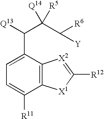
C1=C(C([Q13])C(C([Y])[R6])([Q14])[R5])C2=C(C([R11])=C1)[X1]C([R12])=[X2]2
